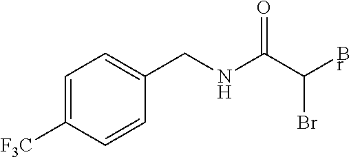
C1=C([F3C])C=CC(CNC(C(Br)Br)=O)=C1
